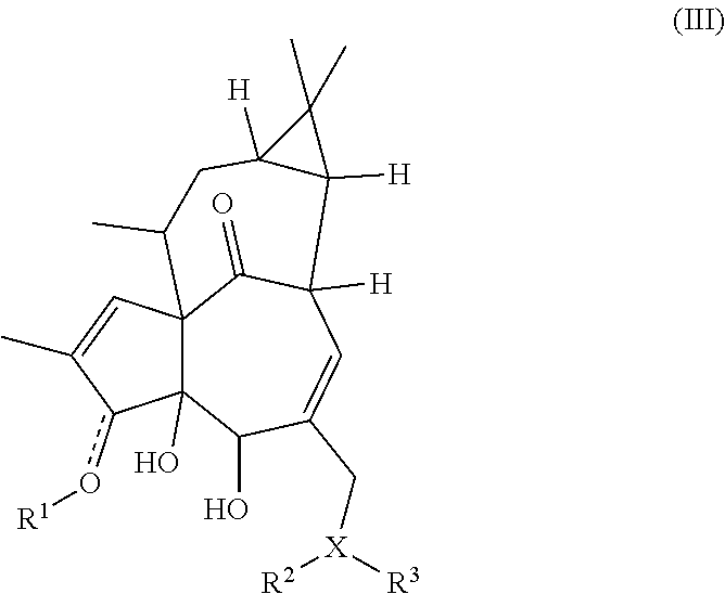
C12(O)C3(C=C(C)c1o[R1])C(=O)C([H])(C=C(C[X]([R2])[R3])C2O)C1([H])C(C)(C)C1([H])CC3C
